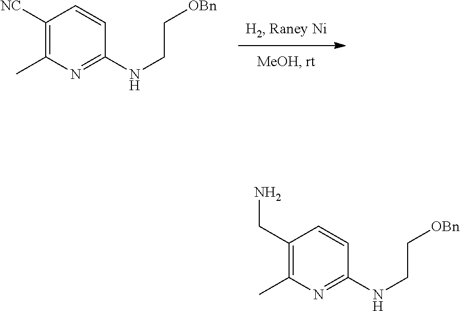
C1([NC])=C(C)N=C(NCC[OBn])C=C1.C1(CN)=C(C)N=C(NCC[OBn])C=C1
